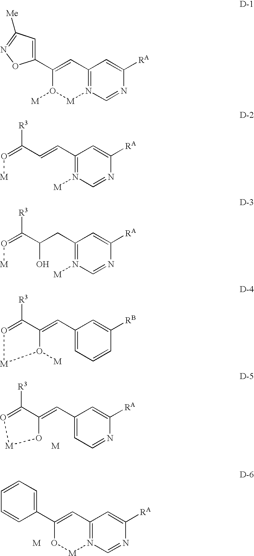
C1(C=C2C([R3])=O[M]O2)=CC=NC([RA])=C1.[M].C12=N(C=NC([RA])=C1)[M]OC(C1=CC=CC=C1)=C2.[M].C12=N(C=NC([RA])=C1)[M]O([M])C(C1=CC([Me])=NO1)=C2.C1(C=CC(=O[M])[R3])=N([M])C=NC([RA])=C1.C1(CC(C(=O[M])[R3])O)=N([M])C=NC([RA])=C1.C1(C=C2C([R3])=O[M]O2[M])=CC=CC([RB])=C1
